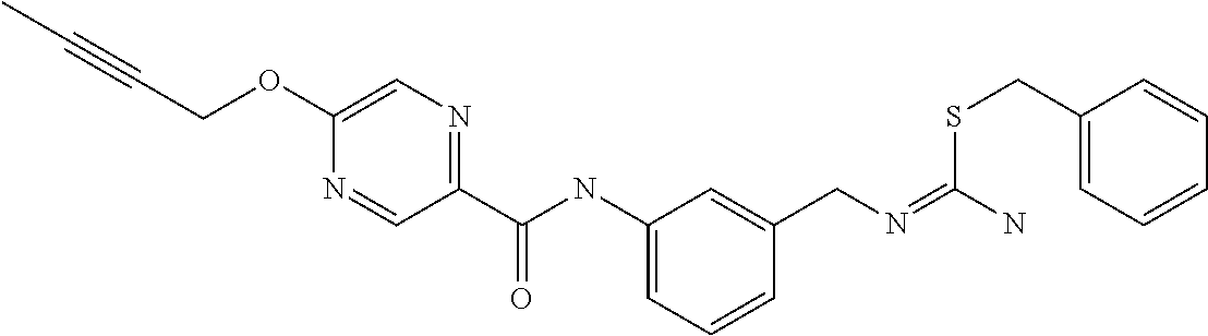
C1=C(OCC#CC)N=CC(C(NC2=CC=CC(CN=C(N)SCC3=CC=CC=C3)=C2)=O)=N1
